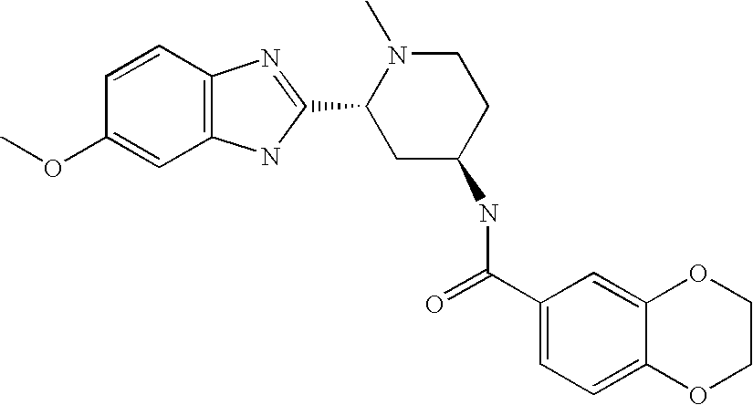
C1=CC2=C(C=C1OC)NC(C1CC(NC(C3=CC=C4C(=C3)OCCO4)=O)CCN1C)=N2
